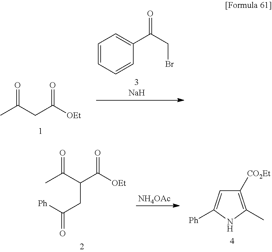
CC(CC([OEt])=O)=O.C1=CC=CC(C(=O)CBr)=C1.CC(C(CC([Ph])=O)C([OEt])=O)=O.[NH4OAc].C1=C([Ph])NC(C)=C1[CO2Et]
